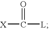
[X]C([L])=O
